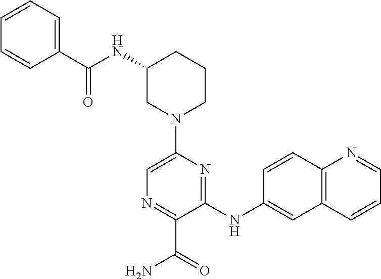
C1(NC(=O)C2=CC=CC=C2)CN(C2=CN=C(C(=O)N)C(NC3=CC4=C(C=C3)N=CC=C4)=N2)CCC1
